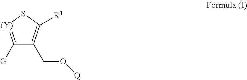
C1([G])=[(Y)]SC([R1])=C1CO[Q]
